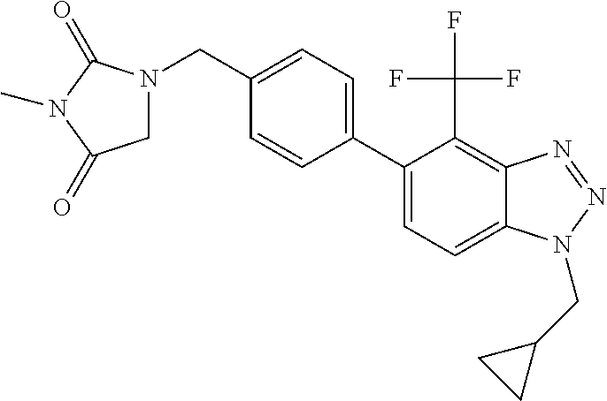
C1(C2=CC=C3C(=C2C(F)(F)F)N=NN3CC2CC2)=CC=C(CN2CC(=O)N(C)C2=O)C=C1
